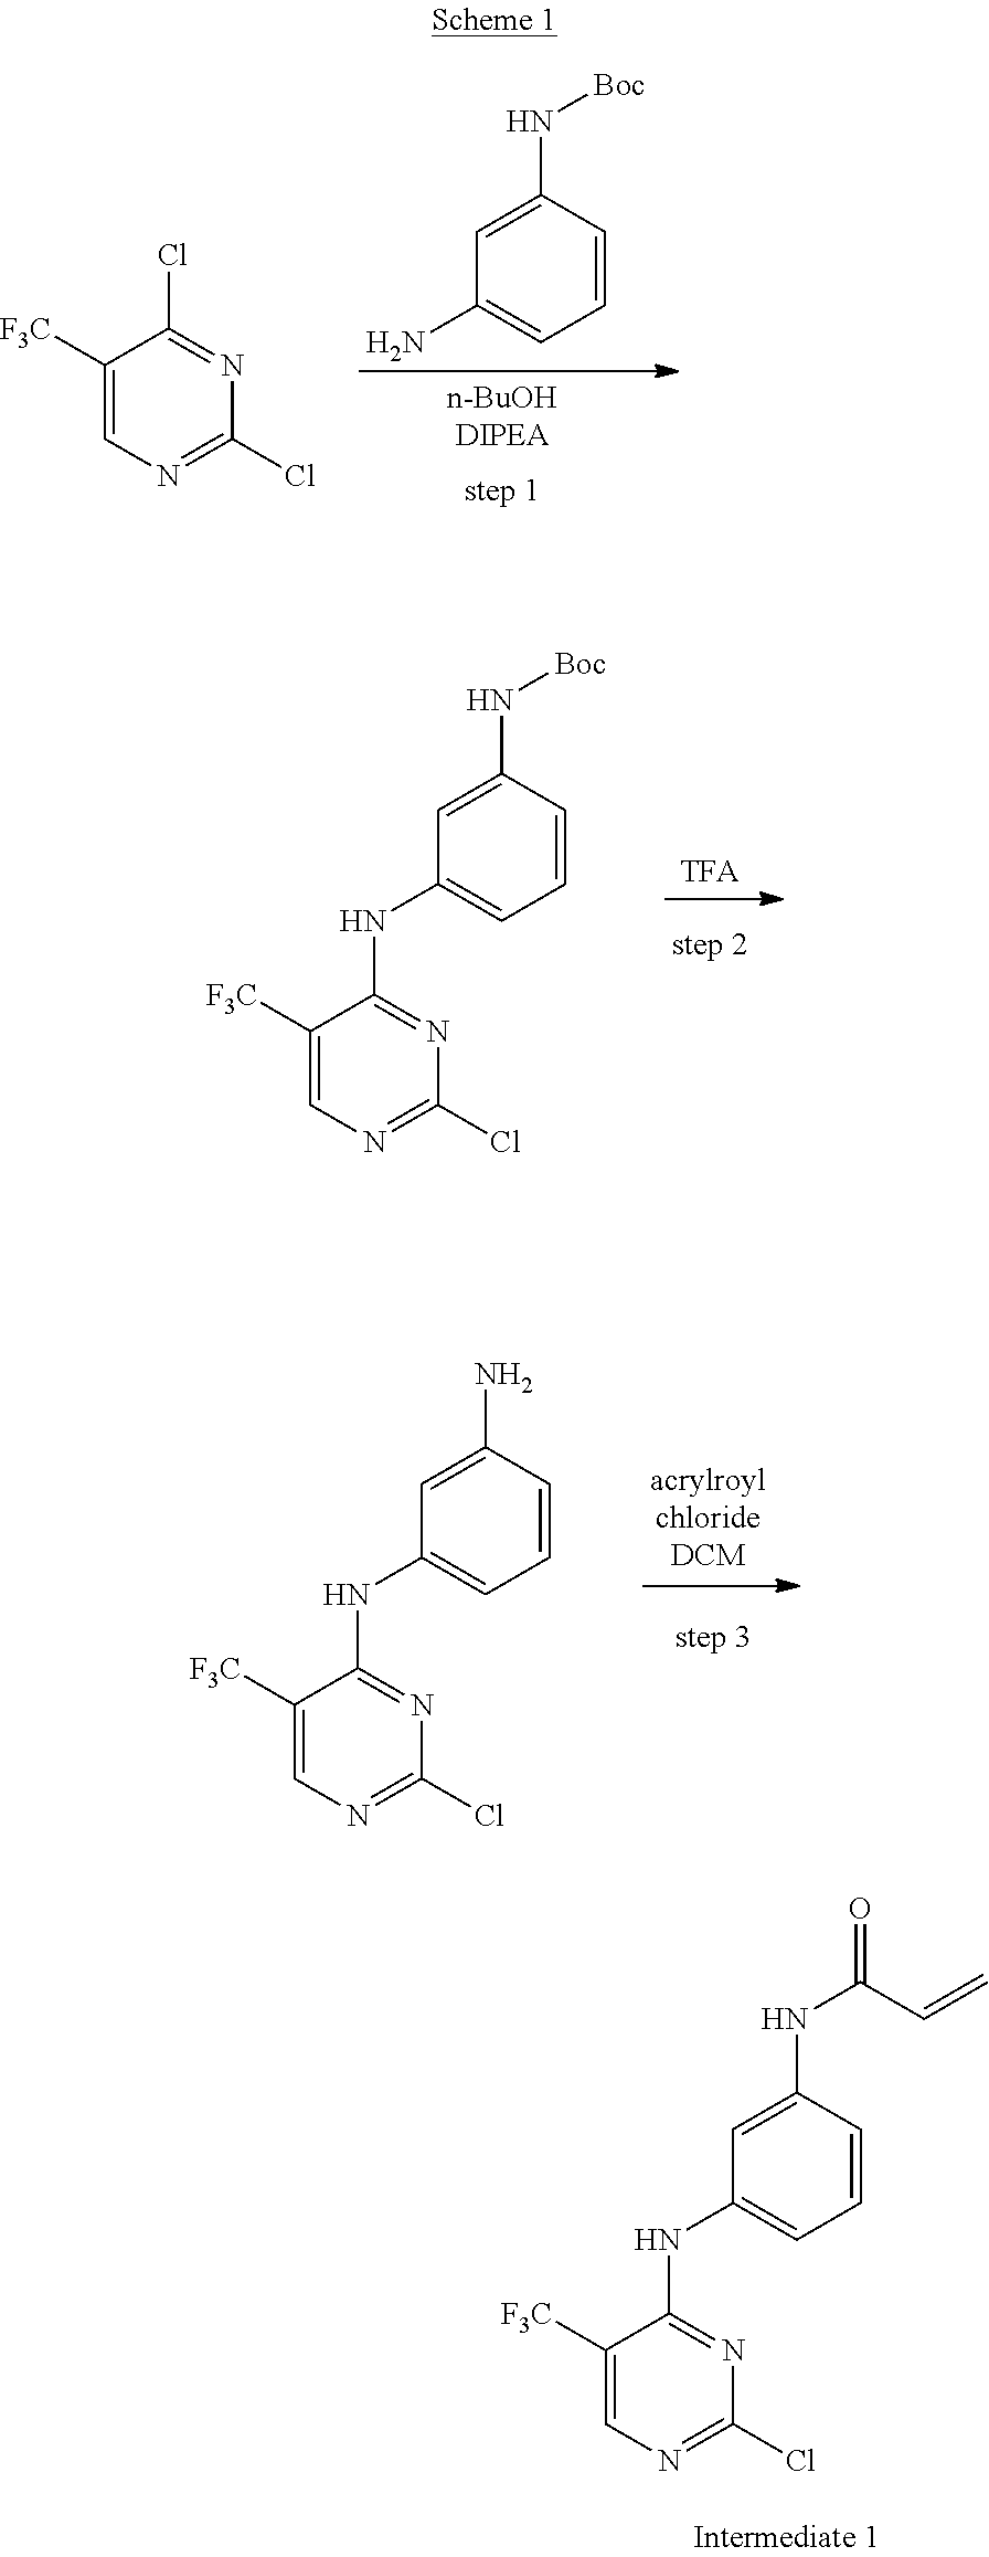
C1([F3C])=CN=C(Cl)N=C1Cl.C1=C(N[Boc])C=CC=C1N.C1=C(N[Boc])C=CC=C1NC1=NC(Cl)=NC=C1[F3C].C1=C(NC(=O)C=C)C=CC=C1NC1=NC(Cl)=NC=C1[F3C].C1=C(N)C=CC=C1NC1=NC(Cl)=NC=C1[F3C]
